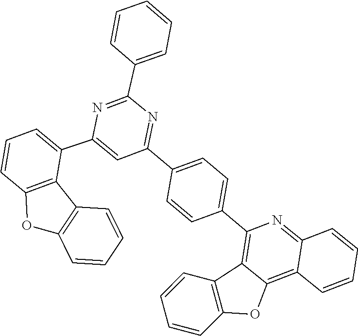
C1=CC=C(C2=NC(C3=CC=CC4=C3C3=C(O4)C=CC=C3)=CC(C3=CC=C(C4=C5C(=C6C=CC=CC6=N4)OC4=C5C=CC=C4)C=C3)=N2)C=C1
